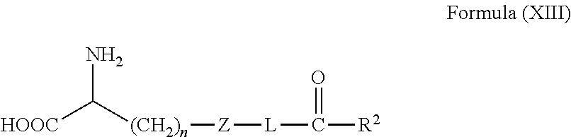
[HOOC]C([(CH2)n][Z][L]C([R2])=O)N
